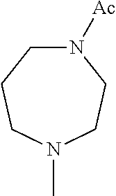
N1([Ac])CCCN(C)CC1
